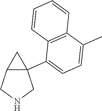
C12(C3=CC=C(C)C4=C3C=CC=C4)C(CNC1)C2
